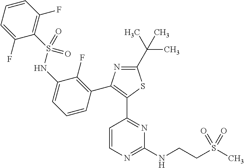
N1=C(C(C)(C)C)SC(C2=NC(NCCS(C)(=O)=O)=NC=C2)=C1C1=C(F)C(NS(C2=C(F)C=CC=C2F)(=O)=O)=CC=C1
